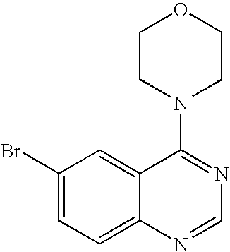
C1(Br)=CC=C2C(=C1)C(N1CCOCC1)=NC=N2
